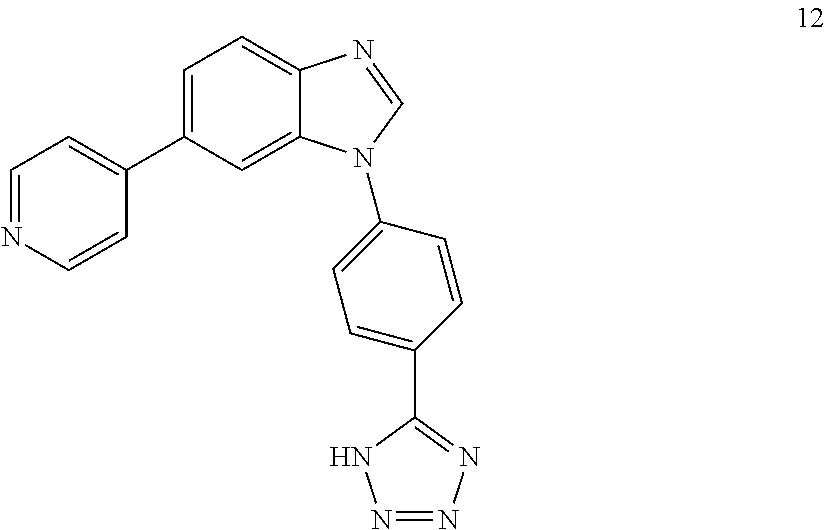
C1=NC=CC(C2=CC=C3C(=C2)N(C2=CC=C(C4=NN=NN4)C=C2)C=N3)=C1
